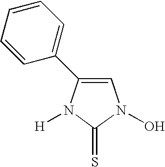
C1=C(C2=CC=CC=C2)N([H])C(=S)N1O
